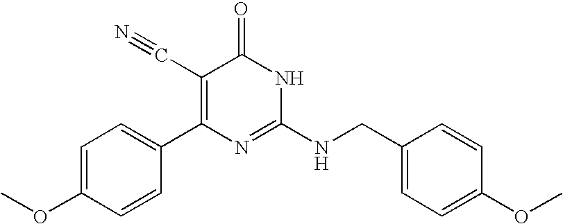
C1=CC(C2=C(C#N)C(=O)NC(NCC3=CC=C(OC)C=C3)=N2)=CC=C1OC
